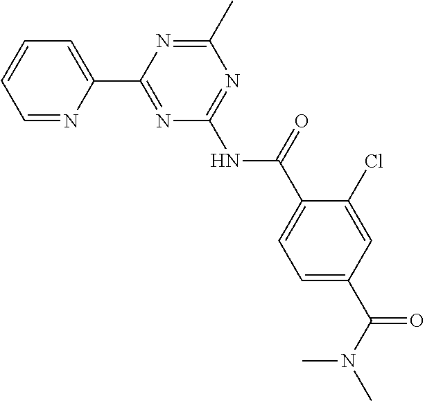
C1=NC(C2=NC(NC(C3=CC=C(C(N(C)C)=O)C=C3Cl)=O)=NC(C)=N2)=CC=C1
